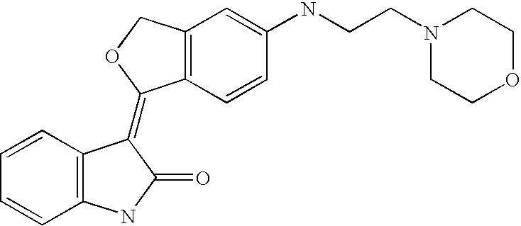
C12=C(C=CC(NCCN3CCOCC3)=C1)C(=C1C3=C(C=CC=C3)NC1=O)OC2
